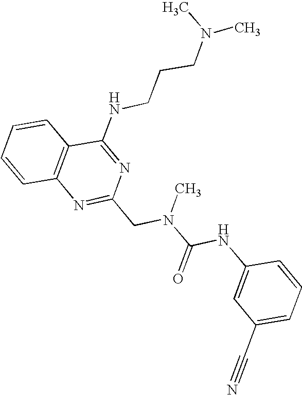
C1=CC2=C(C=C1)C(NCCCN(C)C)=NC(CN(C(NC1=CC(C#N)=CC=C1)=O)C)=N2
